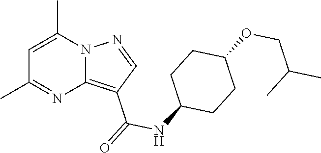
C12=C(C(=O)NC3CCC(OCC(C)C)CC3)C=NN1C(C)=CC(C)=N2
